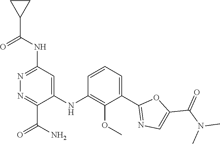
C1=CC=C(C2=NC=C(C(N(C)C)=O)O2)C(OC)=C1NC1=CC(NC(C2CC2)=O)=NN=C1C(N)=O
